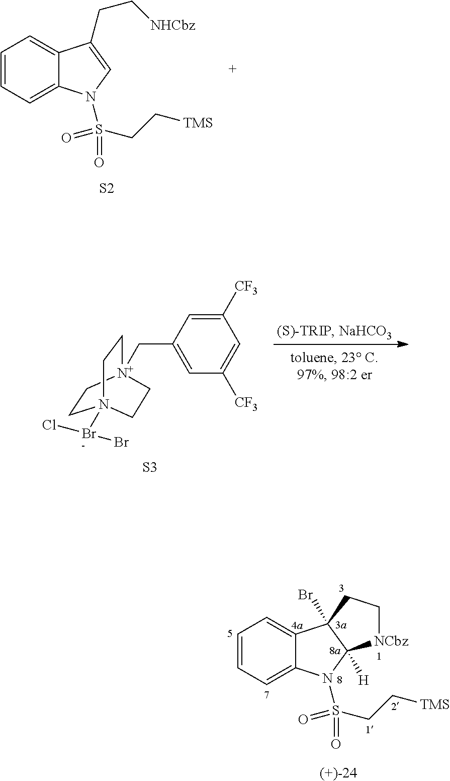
C1=CC=C2C(=C1)C1(Br)C([H])(N2S(=O)(=O)CC[TMS])[NCbz]CC1.[(+)-24].C1=CC=C2C(=C1)C(CC[NHCbz])=CN2S(=O)(=O)CC[TMS].[S2].C1([CF3])=CC(C[N+]23CCN(Br(Cl)Br)(CC2)CC3)=CC([CF3])=C1.[S3]
